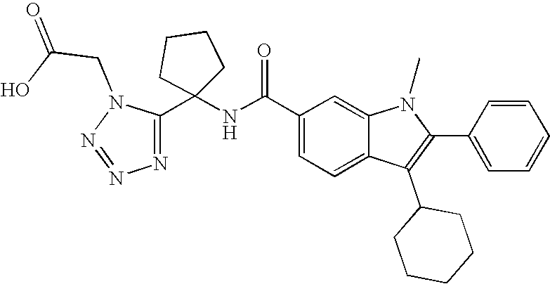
C1(C(NC2(C3=NN=NN3CC(=O)O)CCCC2)=O)=CC=C2C(=C1)N(C)C(C1=CC=CC=C1)=C2C1CCCCC1
